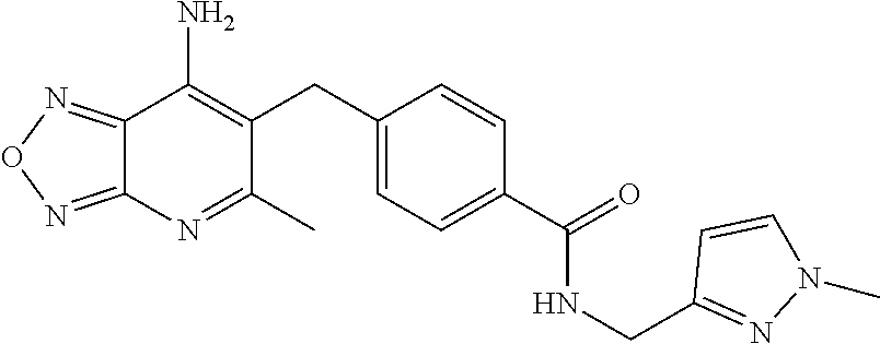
C12=NON=C1N=C(C)C(CC1=CC=C(C(NCC3=NN(C)C=C3)=O)C=C1)=C2N
